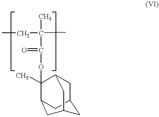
CCC(C)(C(OC1(C)C2CC3CC1CC(C2)C3)=O)C
